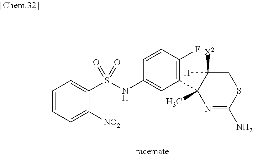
C1=C([NO2])C(S(NC2=CC(C3(C)C([X2])([H])CSC(N)=N3)=C(F)C=C2)(=O)=O)=CC=C1
